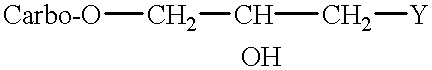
[Carbo-O]CCC[Y]
